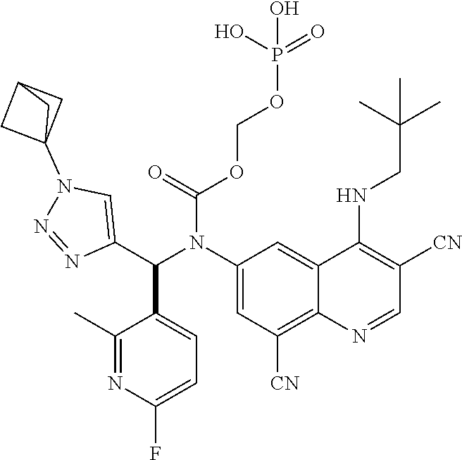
O(COP(=O)(O)O)C(=O)N(C1=CC([CN])=C2C(=C1)C(NCC(C)(C)C)=C([CN])C=N2)C(C1=CN(C23CC(C2)C3)N=N1)C1=CC=C(F)N=C1C
